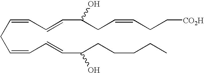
C(CC=CC=CC(CCCCC)O)=CC=CC(CC=CCC[CO2H])O
